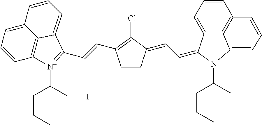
ClC1=C(C=CC2=[N+](C(CCC)C)C3=C4C(=CC=C3)C=CC=C42)CCC1=CC=C1C2=CC=CC3=C2C(=CC=C3)N1C(C)CCC.[I-]
